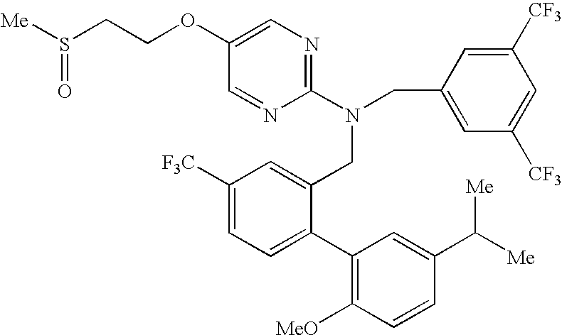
C1([CF3])=CC(CN(C2=NC=C(OCCS([Me])=O)C=N2)CC2=CC([F3C])=CC=C2C2=C([MeO])C=CC(C([Me])[Me])=C2)=CC([CF3])=C1
